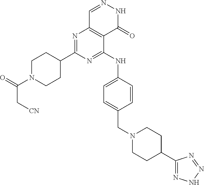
C1C(C2=NC3=C(C(NC4=CC=C(CN5CCC(C6=NNN=N6)CC5)C=C4)=N2)C(=O)NN=C3)CCN(C(=O)C[CN])C1
